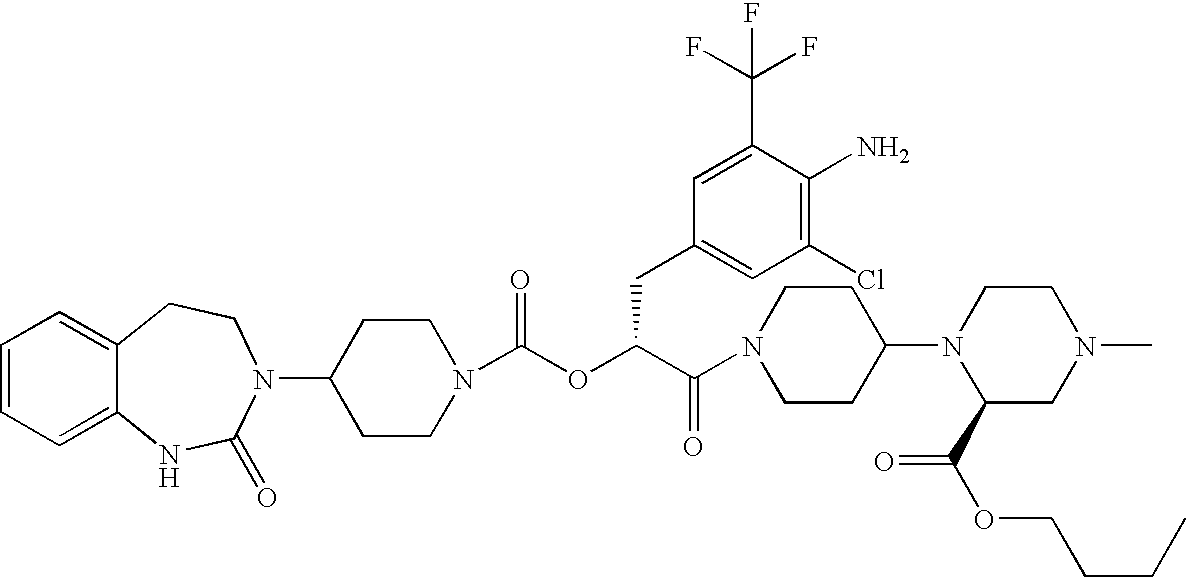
C1(N2C(=O)NC3=CC=CC=C3CC2)CCN(C(OC(C(N2CCC(N3C(C(OCCCC)=O)CN(C)CC3)CC2)=O)CC2=CC(Cl)=C(N)C(C(F)(F)F)=C2)=O)CC1
